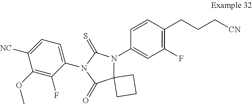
C1=CC(CCC[CN])=C(F)C=C1N1C2(C(=O)N(C3=CC=C([NC])C(OC)=C3F)C1=S)CCC2
